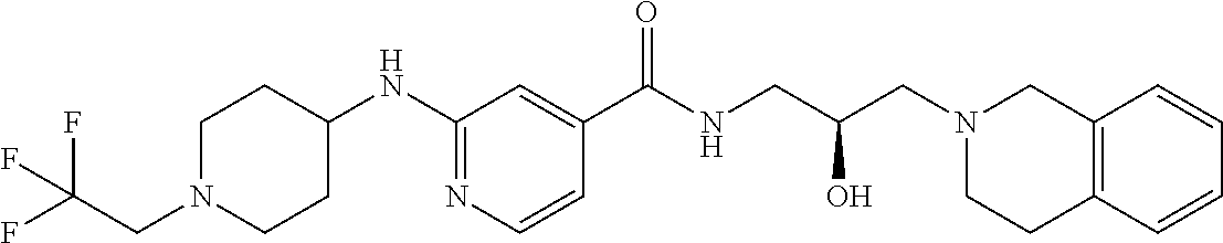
N1=C(NC2CCN(CC(F)(F)F)CC2)C=C(C(NCC(CN2CC3=C(CC2)C=CC=C3)O)=O)C=C1
